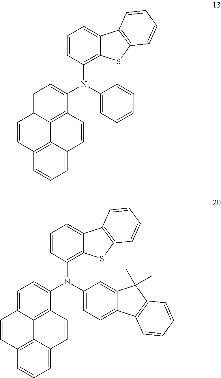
C1=C2C3=C(C(N(C4=CC=CC=C4)C4=C5C(=CC=C4)C4=C(S5)C=CC=C4)=C1)C=CC1=CC=CC(=C31)C=C2.C1=C2C3=C(C(N(C4=CC=C5C(=C4)C(C)(C)C4=C5C=CC=C4)C4=C5C(=CC=C4)C4=C(S5)C=CC=C4)=C1)C=CC1=CC=CC(=C31)C=C2
